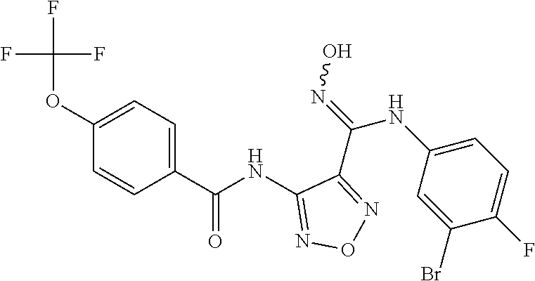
C1(NC(C2=CC=C(OC(F)(F)F)C=C2)=O)=NON=C1C(=NO)NC1=CC=C(F)C(Br)=C1
